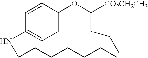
C1=CC(NCCCCCCC)=CC=C1OC([CO2CH2CH3])CCC
